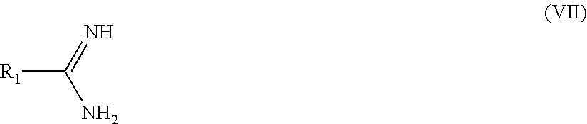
[R1]C(=N)N
